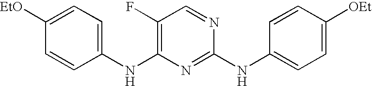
C1=CC(NC2=C(F)C=NC(NC3=CC=C([OEt])C=C3)=N2)=CC=C1[EtO]
